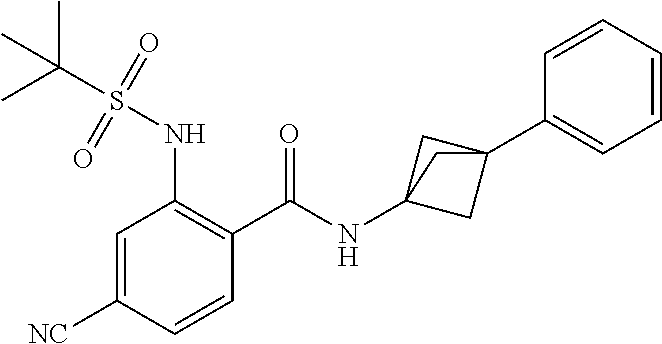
C1=C([NC])C=CC(C(=O)NC23CC(C4=CC=CC=C4)(C2)C3)=C1NS(C(C)(C)C)(=O)=O
